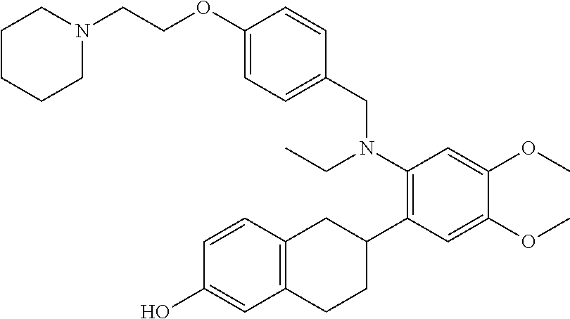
C1(OCCN2CCCCC2)=CC=C(CN(C2=C(C3CC4=C(CC3)C=C(O)C=C4)C=C(OC)C(OC)=C2)CC)C=C1
